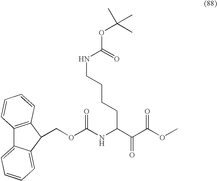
C(C(NC(OCC1C2=CC=CC=C2C2=C1C=CC=C2)=O)C(C(OC)=O)=O)CCCNC(OC(C)(C)C)=O
